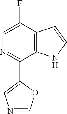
N1=C(C2=CN=CO2)C2=C(C(F)=C1)C=CN2
